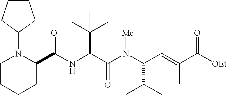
N(C(C(N(C(C(C)C)C=C(C)C([OEt])=O)[Me])=O)C(C)(C)C)C(=O)C1N(C2CCCC2)CCCC1
